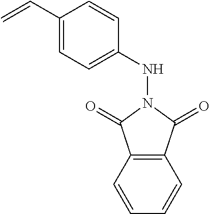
C12=C(C=CC=C1)C(=O)N(NC1=CC=C(C=C)C=C1)C2=O
